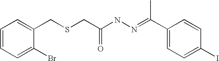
C1=CC=C(Br)C(CSCC(NN=C(C2=CC=C(I)C=C2)C)=O)=C1
